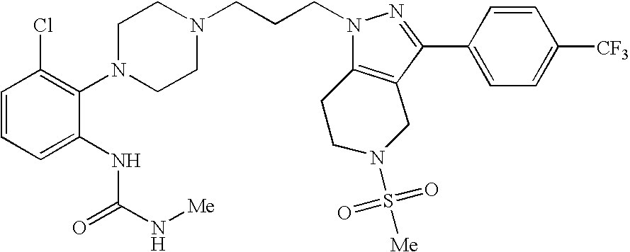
C1=CC=C(NC(N[Me])=O)C(N2CCN(CCCN3N=C(C4=CC=C([CF3])C=C4)C4=C3CCN(S([Me])(=O)=O)C4)CC2)=C1Cl
